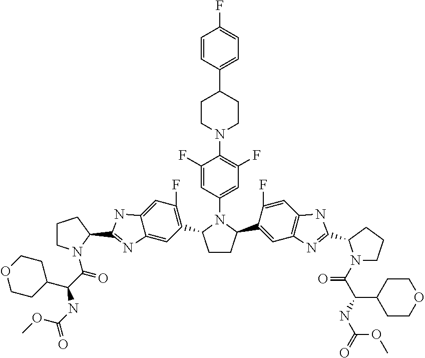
C1=CC(C2CCN(C3=C(F)C=C(N4C(C5=C(F)C=C6C(=C5)N=C(C5CCCN5C(=O)C(C5CCOCC5)NC(=O)OC)N6)CCC4C4=CC5=C(C=C4F)NC(C4N(C(=O)C(NC(=O)OC)C6CCOCC6)CCC4)=N5)C=C3F)CC2)=CC=C1F
